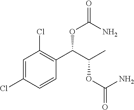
C1=C(Cl)C=CC(C(C(C)OC(=O)N)OC(N)=O)=C1Cl
